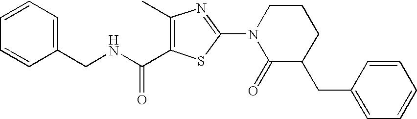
C1(C)=C(C(NCC2=CC=CC=C2)=O)SC(N2C(=O)C(CC3=CC=CC=C3)CCC2)=N1
